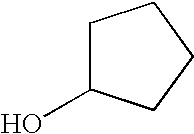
C1C(O)CCC1
